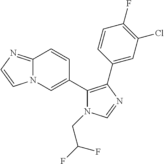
C12=NC=CN1C=C(C1=C(C3=CC(Cl)=C(F)C=C3)N=CN1CC(F)F)C=C2
